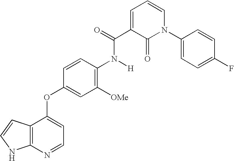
O(C1=CC=NC2=C1C=CN2)C1=CC([OMe])=C(N([H])C(C2=CC=CN(C3=CC=C(F)C=C3)C2=O)=O)C=C1
